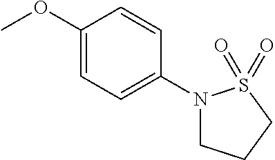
C1=CC(N2CCCS2(=O)=O)=CC=C1OC
